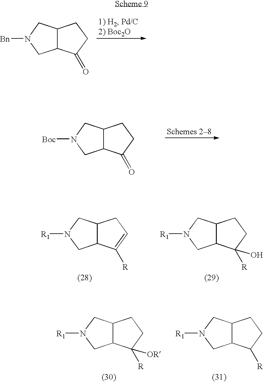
C12C(CN([Bn])C1)CCC2=O.C12C(CN([Boc])C1)CCC2=O.C12C(CN([R1])C1)CC=C2[R].C12C(CN([R1])C1)CCC2([R])O.C12C(CN([R1])C1)CCC2([R])[OR].C12C(CN([R1])C1)CCC2[R]
